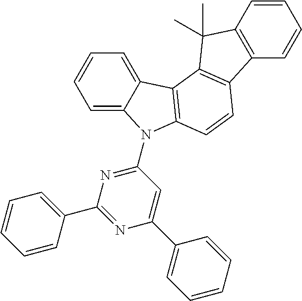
C1=C2C(=CC=C1)C1=C(N2C2=NC(C3=CC=CC=C3)=NC(C3=CC=CC=C3)=C2)C=CC2=C1C(C)(C)C1=C2C=CC=C1
